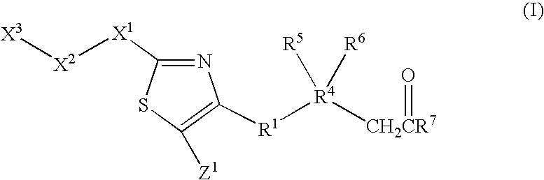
[R1]([R4]([CH2CR7]=O)([R5])[R6])C1=C([Z1])SC([X1][X2][X3])=N1
